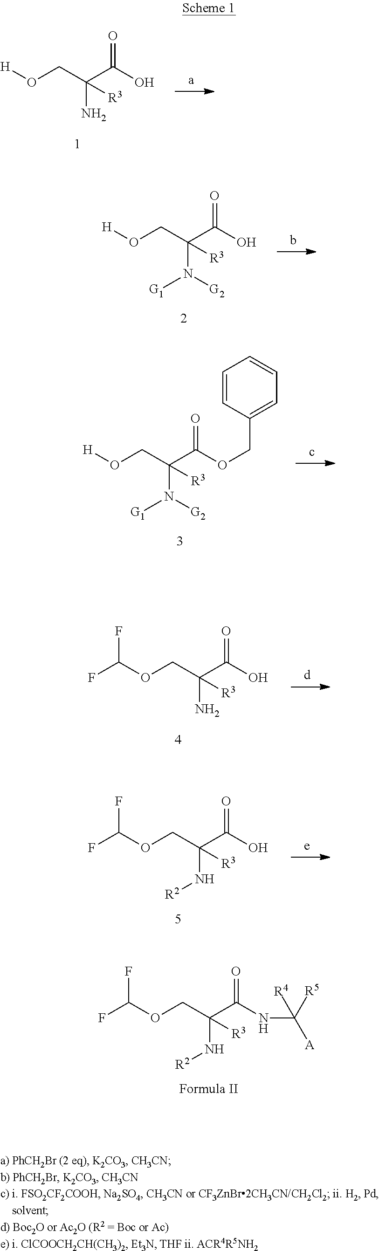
[H]OCC(C(O)=O)(N)[R3].[H]OCC(C(O)=O)(N([G2])[G1])[R3].[H]OCC(C(OCC1=CC=CC=C1)=O)(N([G2])[G1])[R3].C(OCC(C(O)=O)(N)[R3])(F)F.C(OCC(C(O)=O)(N[R2])[R3])(F)F.C(OCC(C(NC([A])([R5])[R4])=O)(N[R2])[R3])(F)F
